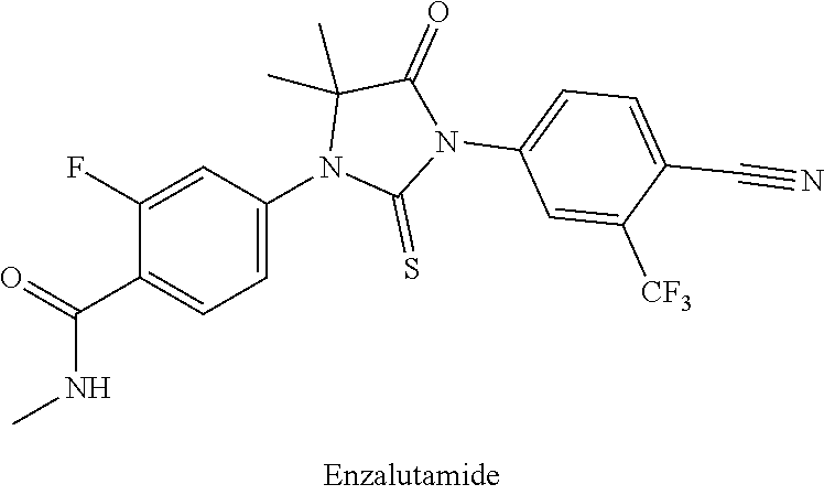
C1(F)=CC(N2C(=S)N(C3=CC=C(C#N)C([CF3])=C3)C(=O)C2(C)C)=CC=C1C(NC)=O
